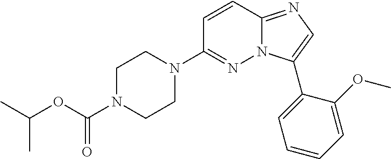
C1(N2CCN(C(OC(C)C)=O)CC2)=NN2C(=NC=C2C2=CC=CC=C2OC)C=C1
